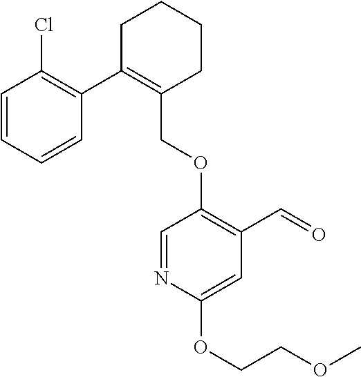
C1C(C2=C(Cl)C=CC=C2)=C(COC2=C(C=O)C=C(OCCOC)N=C2)CCC1
